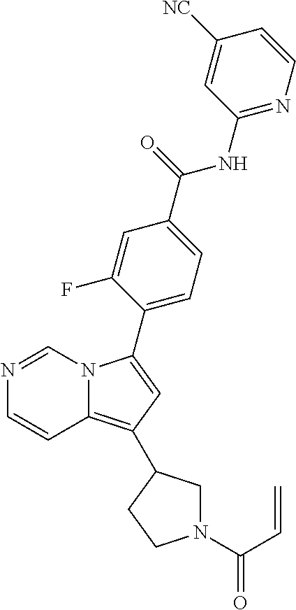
N1=CN2C(=C(C3CN(C(=O)C=C)CC3)C=C2C2=CC=C(C(NC3=NC=CC([NC])=C3)=O)C=C2F)C=C1
